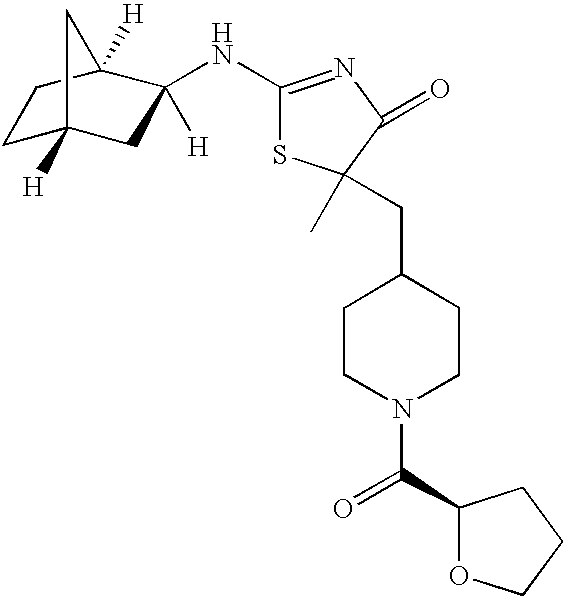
C1C2([H])CC([H])(NC3=NC(=O)C(C)(CC4CCN(C(C5OCCC5)=O)CC4)S3)C([H])(C1)C2
